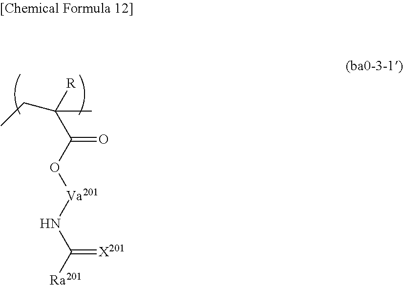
CCC(C)(C(O[Va201]NC([Ra201])=[X201])=O)[R]
